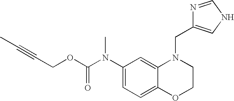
C1(N(C(OCC#CC)=O)C)=CC=C2C(=C1)N(CC1=CNC=N1)CCO2
